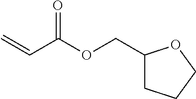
C(=O)(C=C)OCC1CCCO1
